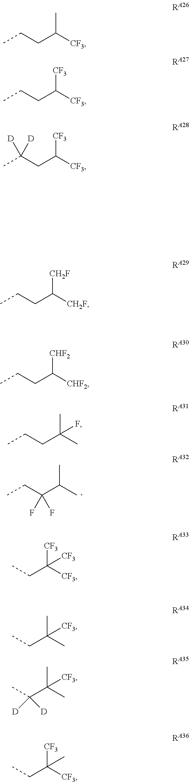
CCC(C(C)C)(F)F.CCCC([CF3])C.CCCC([CF3])[CF3].CC(CC([CF3])[CF3])([D])[D].CCCC([CH2F])[CH2F].CCCC([CHF2])[CHF2].CCCC(C)(C)F.CCC([CF3])([CF3])[CF3].CCC(C)(C)[CF3].CC(C(C)(C)[CF3])([D])[D].CCC([CF3])([CF3])C
